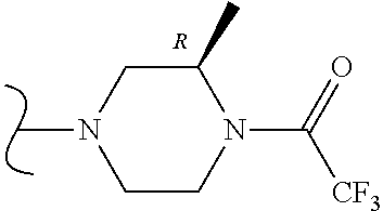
CN1CCN(C(=O)[CF3])C(C)C1.[R]
